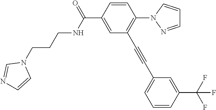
C1=CC(C(=O)NCCCN2C=NC=C2)=CC(C#CC2=CC=CC(C(F)(F)F)=C2)=C1N1N=CC=C1
